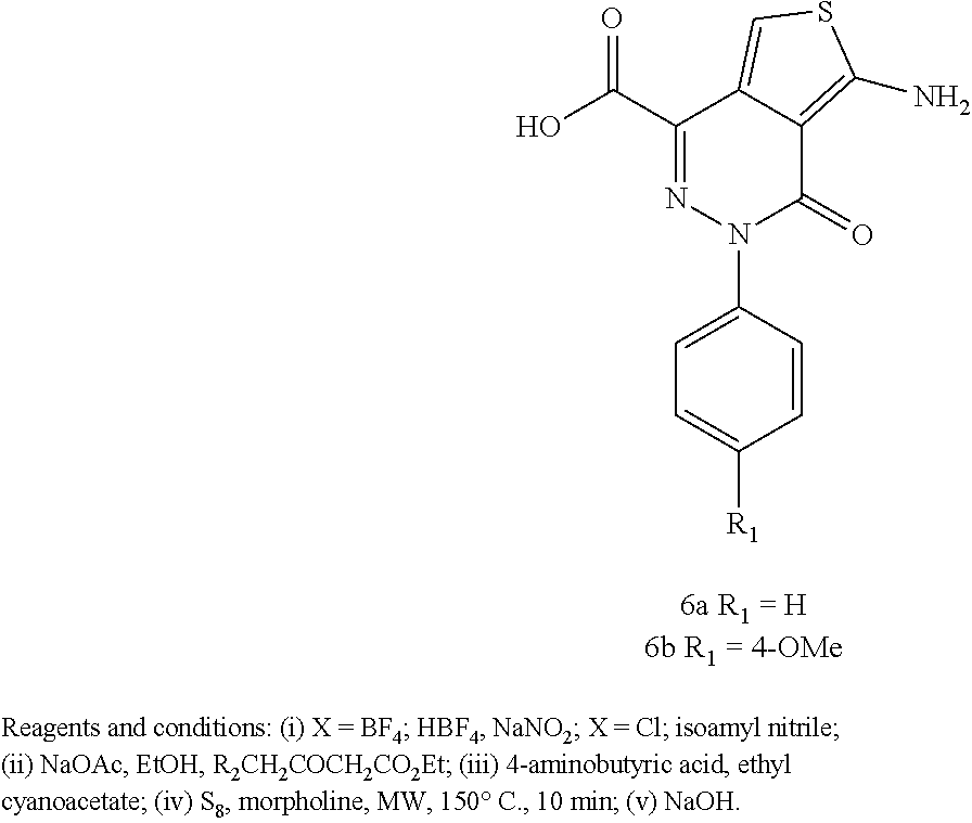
C1=CC(N2C(=O)C3=C(N)SC=C3C(C(O)=O)=N2)=CC=C1[R1]
